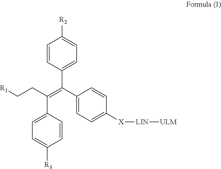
C1=CC([X][LIN][ULM])=CC=C1C(C1=CC=C([R2])C=C1)=C(C1=CC=C([R3])C=C1)CC[R1]
